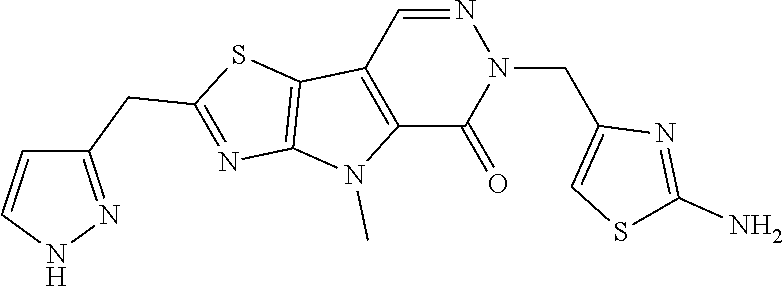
C12=C(C=NN(CC3=CSC(N)=N3)C1=O)C1=C(N2C)N=C(CC2=NNC=C2)S1
